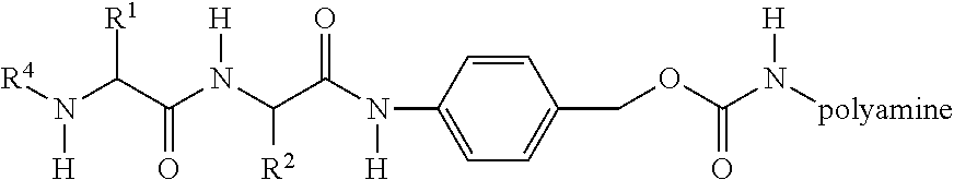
[R4]N(C(C(N(C(C(N([H])C1=CC=C(COC(=O)N([H])[polyamine])C=C1)=O)[R2])[H])=O)[R1])[H]
